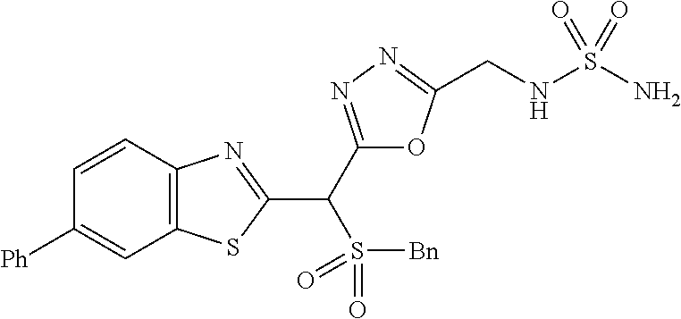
C12=C(C=CC([Ph])=C1)N=C(C(C1=NN=C(CNS(N)(=O)=O)O1)S([Bn])(=O)=O)S2
